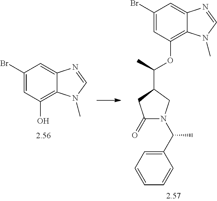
C1(=O)CC(C(C)OC2=C3C(=CC(Br)=C2)N=CN3C)CN1C(C1=CC=CC=C1)C.C12=CC(Br)=CC(O)=C1N(C)C=N2
